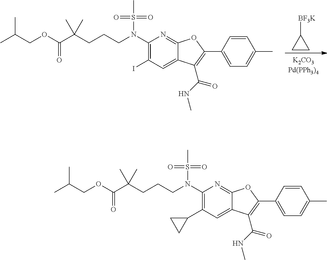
CS(=O)(=O)N(C1=C(I)C=C2C(=N1)OC(C1=CC=C(C)C=C1)=C2C(=O)NC)CCCC(C(OCC(C)C)=O)(C)C.[BF3K]C1CC1.CS(=O)(=O)N(C1=C(C2CC2)C=C2C(=N1)OC(C1=CC=C(C)C=C1)=C2C(=O)NC)CCCC(C(OCC(C)C)=O)(C)C
